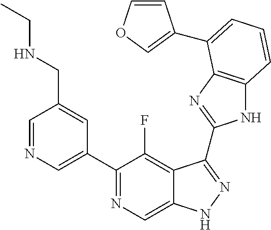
C1=NC=C(C2=NC=C3C(=C2F)C(C2=NC4=C(N2)C=CC=C4C2=COC=C2)=NN3)C=C1CNCC
